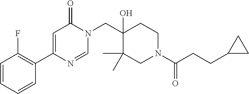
N1(CC2(O)C(C)(C)CN(C(=O)CCC3CC3)CC2)C(=O)C=C(C2=C(F)C=CC=C2)N=C1
